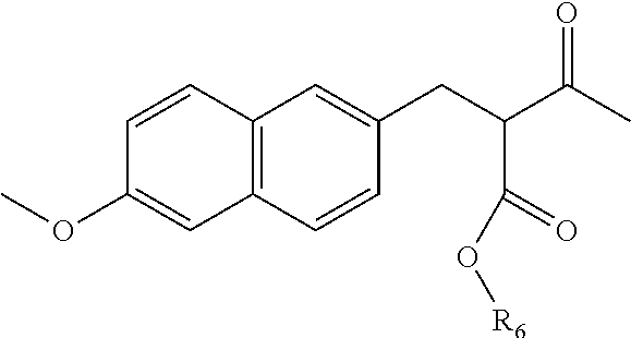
C12=C(C=CC(CC(C(C)=O)C(O[R6])=O)=C1)C=C(OC)C=C2
